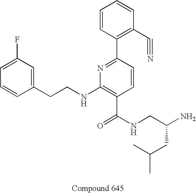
C1=CC(CCNC2=C(C(NCC(N)CC(C)C)=O)C=CC(C3=C(C#N)C=CC=C3)=N2)=CC(F)=C1
